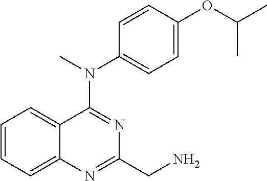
C1=CC=C2C(=C1)C(N(C)C1=CC=C(OC(C)C)C=C1)=NC(CN)=N2
